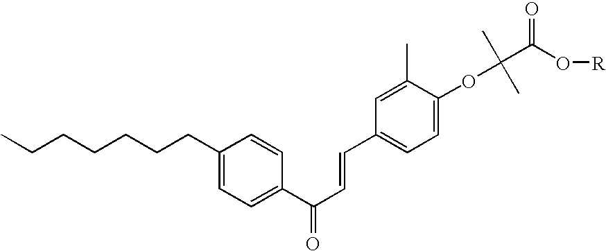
CCCCCCCC1=CC=C(C(C=CC2=CC=C(OC(C)(C)C(O[R])=O)C(C)=C2)=O)C=C1
